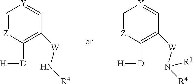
C1=[Z]C([D][H])=C([W]N[R4])C=[Y]1.C1=[Z]C([D][H])=C([W]N([R4])[R1])C=[Y]1
